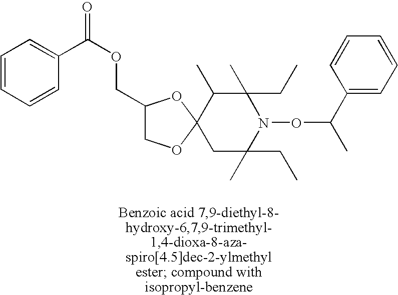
C1(COC(=O)C2=CC=CC=C2)COC2(O1)C(C)C(C)(CC)N(OC(C)C1=CC=CC=C1)C(C)(CC)C2
